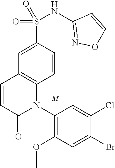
C1(N2C3=C(C=CC2=O)C=C(S(NC2=NOC=C2)(=O)=O)C=C3)=C(OC)C=C(Br)C(Cl)=C1.[M]
